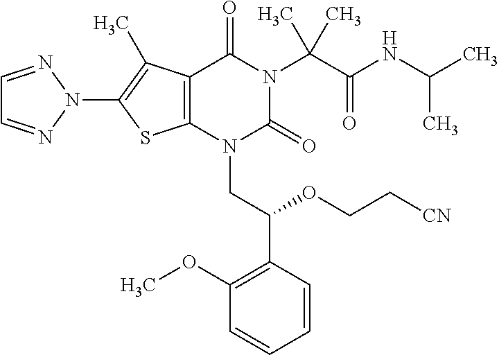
C12=C(C(C)=C(N3N=CC=N3)S1)C(=O)N(C(C(=O)NC(C)C)(C)C)C(=O)N2CC(C1=C(OC)C=CC=C1)OCC[CN]
